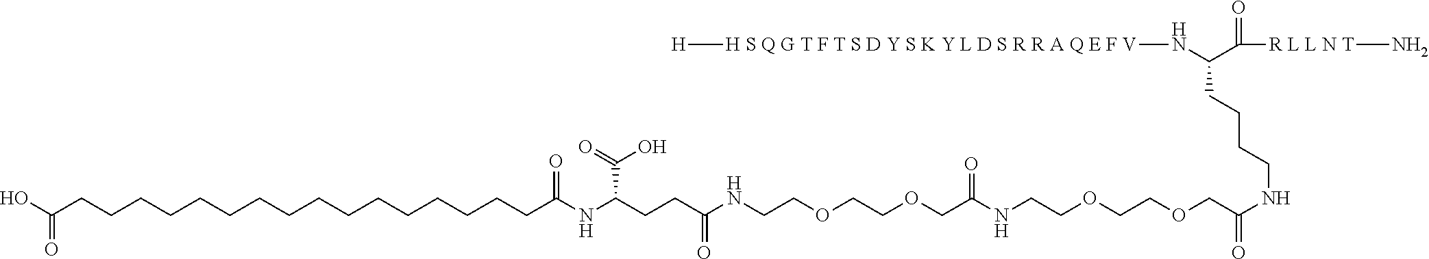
C(COCCOCCNC(CCC(NC(CCCCCCCCCCCCCCCCC(O)=O)=O)C(O)=O)=O)(=O)NCCOCCOCC(=O)NCCCCC(N[H S Q G T F T S D Y S K Y L D S R R A Q E F V][H])C(=O)[R L L N T]N
